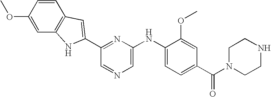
C1=CC(OC)=CC2=C1C=C(C1=NC(NC3=CC=C(C(N4CCNCC4)=O)C=C3OC)=CN=C1)N2
